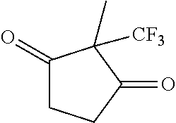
C1(=O)CCC(=O)C1(C)[CF3]
